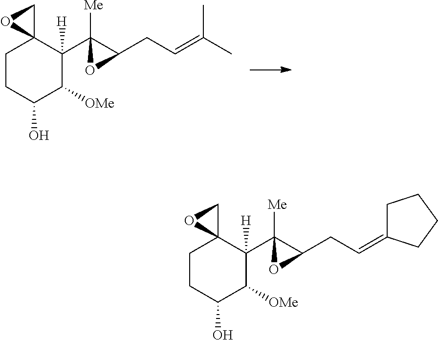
C1CC(O)C([OMe])C(C2([Me])C(CC=C3CCCC3)O2)([H])C12CO2.C1CC(O)C([OMe])C(C2([Me])C(CC=C(C)C)O2)([H])C12CO2
